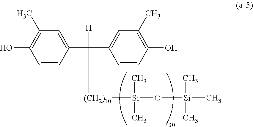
C1(C)=C(O)C=CC(C([(CH2)10][Si](O[Si](C)(C)C)(C)C)(C2=CC(C)=C(O)C=C2)[H])=C1
